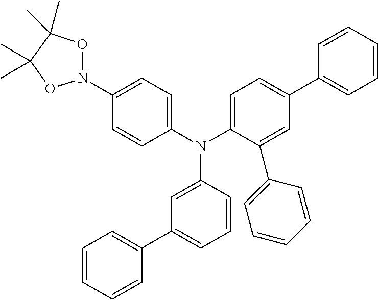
C1(N(C2=CC=C(C3=CC=CC=C3)C=C2C2=CC=CC=C2)C2=CC(C3=CC=CC=C3)=CC=C2)=CC=C(N2OC(C)(C)C(C)(C)O2)C=C1
